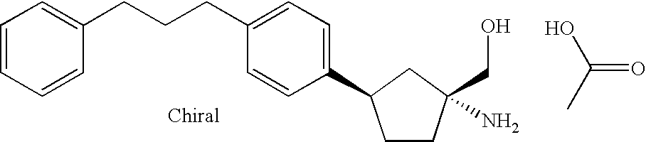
C1=CC=CC(CCCC2=CC=C(C3CCC(CO)(N)C3)C=C2)=C1.OC(C)=O
